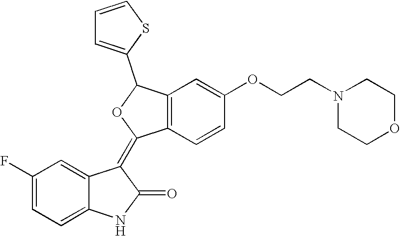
C1=C2C(=CC=C1F)NC(=O)C2=C1C2=C(C=C(OCCN3CCOCC3)C=C2)C(C2=CC=CS2)O1
